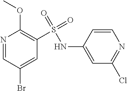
N1=C(Cl)C=C(NS(C2=C(OC)N=CC(Br)=C2)(=O)=O)C=C1
